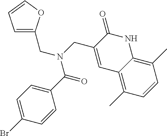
C1=C(CN(C(C2=CC=C(Br)C=C2)=O)CC2=CC3=C(C)C=CC(C)=C3NC2=O)OC=C1
